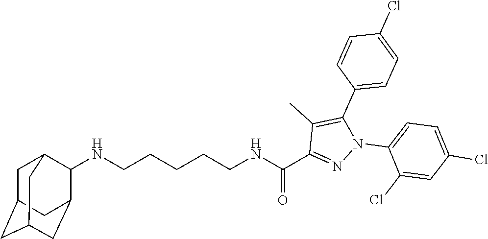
N(CCCCCNC(C1=NN(C2=CC=C(Cl)C=C2Cl)C(C2=CC=C(Cl)C=C2)=C1C)=O)C1C2CC3CC(CC1C3)C2
